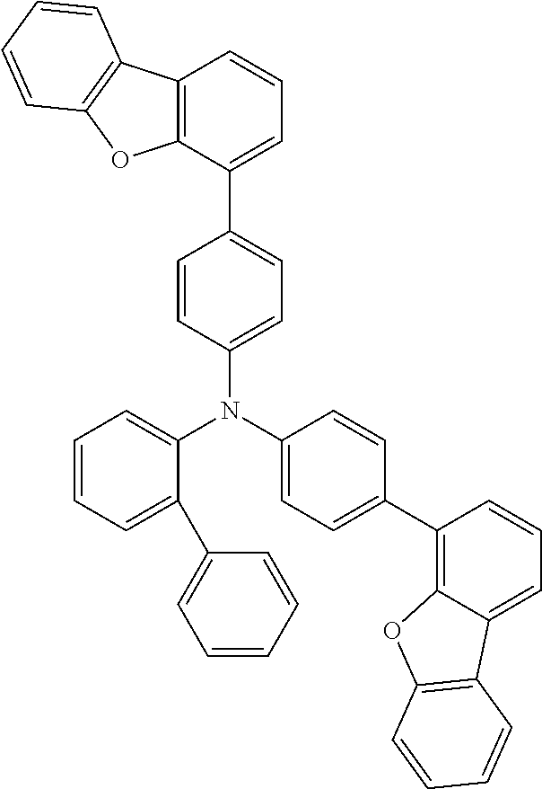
C1(N(C2=CC=C(C3=C4C(=CC=C3)C3=C(O4)C=CC=C3)C=C2)C2=CC=CC=C2C2=CC=CC=C2)=CC=C(C2=CC=CC3=C2OC2=C3C=CC=C2)C=C1
